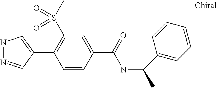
C1(C2=CNN=C2)=C(S(C)(=O)=O)C=C(C(=O)NC(C)C2=CC=CC=C2)C=C1
